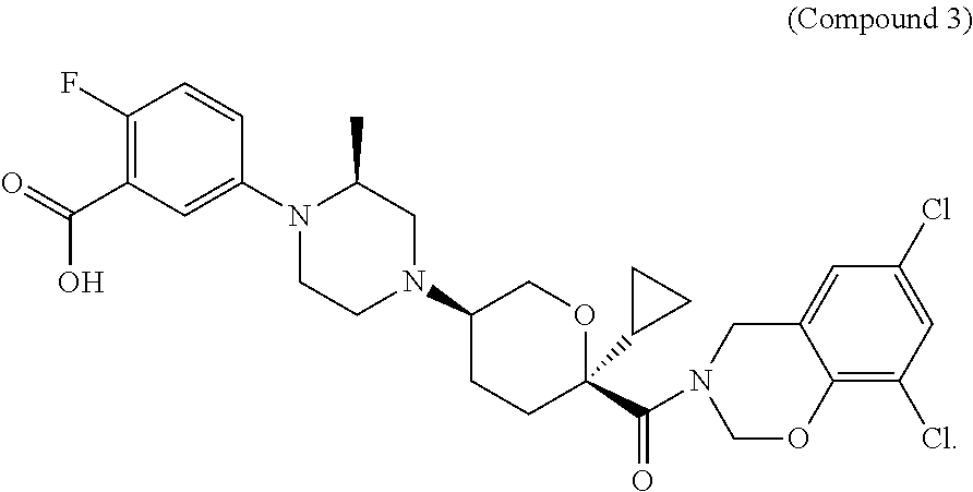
C1(F)=C(C(O)=O)C=C(N2CCN(C3CCC(C(N4COC5=C(Cl)C=C(Cl)C=C5C4)=O)(C4CC4)OC3)CC2C)C=C1
